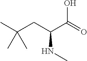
CC(CC(C(=O)O)NC)(C)C
